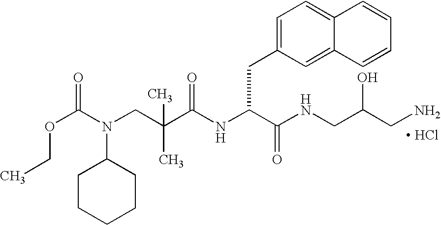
[ HCl].N(C(C(NCC(CN)O)=O)CC1=CC=C2C(=C1)C=CC=C2)C(C(CN(C(OCC)=O)C1CCCCC1)(C)C)=O
